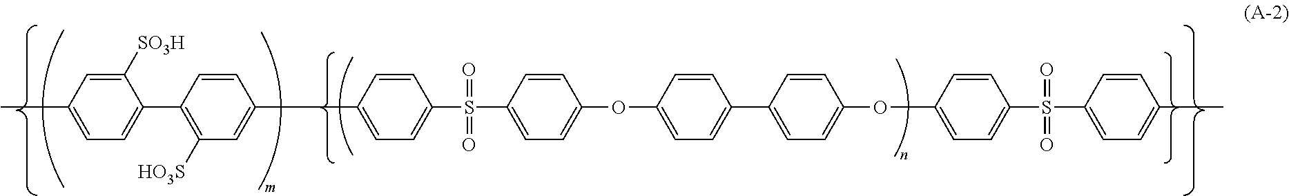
C1(C2=CC=C(S(C3=CC=C(OC4=CC=C(C5=CC=C(OC6=CC=C(S(C7=CC=C(C)C=C7)(=O)=O)C=C6)C=C5)C=C4)C=C3)(=O)=O)C=C2)=CC([HO3S])=C(C2=CC=C(C)C=C2[SO3H])C=C1
